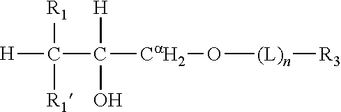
[H]C([R1])(C([H])(O)[CaH2]O[(L)n][R3])[R1]
